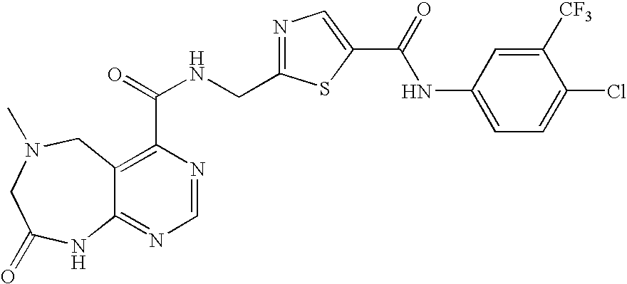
C12=NC=NC(C(=O)NCC3=NC=C(C(=O)NC4=CC=C(Cl)C([CF3])=C4)S3)=C1CN(C)CC(=O)N2
